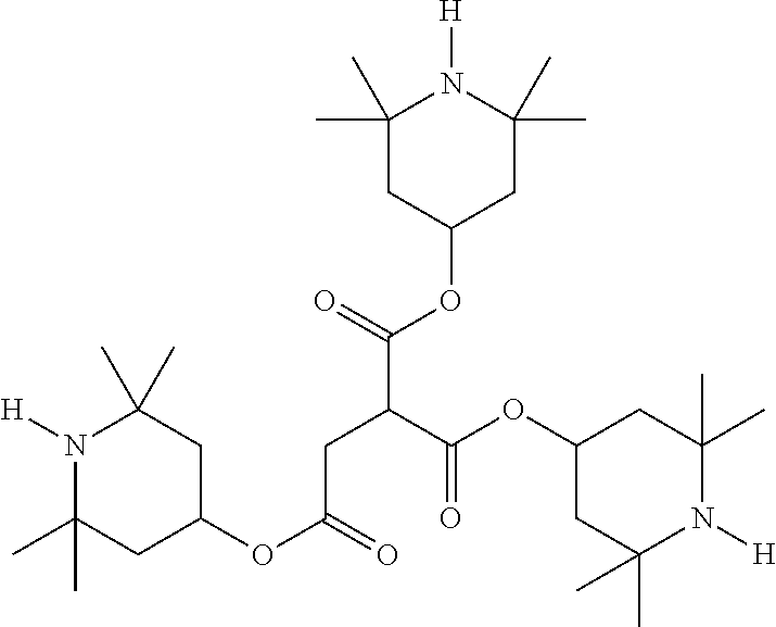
C1(C)(C)CC(OC(=O)C(CC(OC2CC(C)(C)N([H])C(C)(C)C2)=O)C(OC2CC(C)(C)N([H])C(C)(C)C2)=O)CC(C)(C)N1[H]
